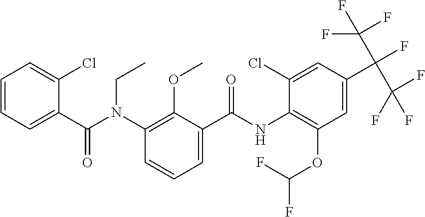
C1=CC=C(C(N(C2=C(OC)C(C(NC3=C(OC(F)F)C=C(C(C(F)(F)F)(C(F)(F)F)F)C=C3Cl)=O)=CC=C2)CC)=O)C(Cl)=C1
